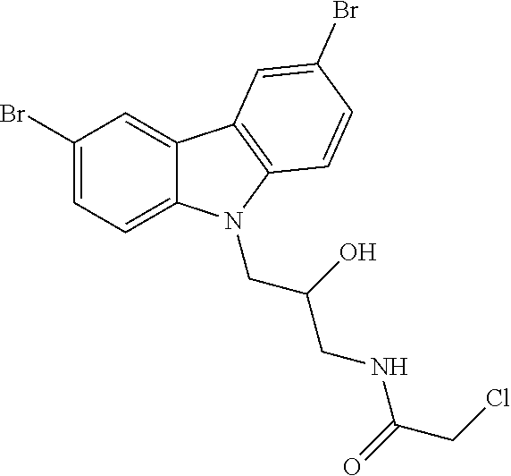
C12=CC(Br)=CC=C1N(CC(CNC(=O)CCl)O)C1=C2C=C(Br)C=C1
